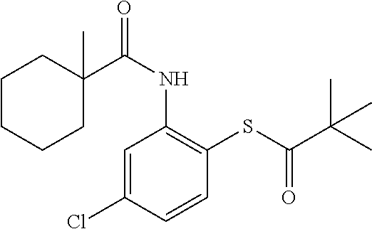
C1=C(Cl)C=CC(SC(C(C)(C)C)=O)=C1NC(=O)C1(C)CCCCC1
